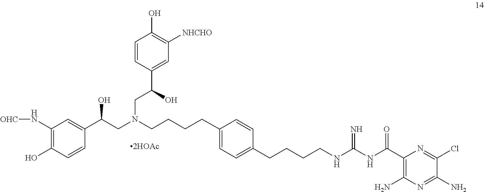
C1(C(CN(CCCCC2=CC=C(CCCCNC(NC(C3=C(N)N=C(N)C(Cl)=N3)=O)=N)C=C2)CC(C2=CC([NHCHO])=C(O)C=C2)O)O)=CC(N[OHC])=C(O)C=C1
